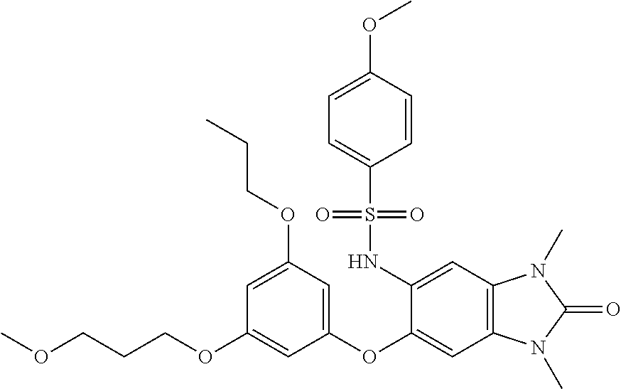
O(CCCOC1=CC(OC2=CC3=C(C=C2NS(C2=CC=C(OC)C=C2)(=O)=O)N(C)C(=O)N3C)=CC(OCCC)=C1)C
